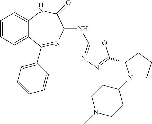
C1=CC=C2C(=C1)NC(=O)C(NC1=NN=C(C3N(C4CCN(C)CC4)CCC3)O1)N=C2C1=CC=CC=C1
